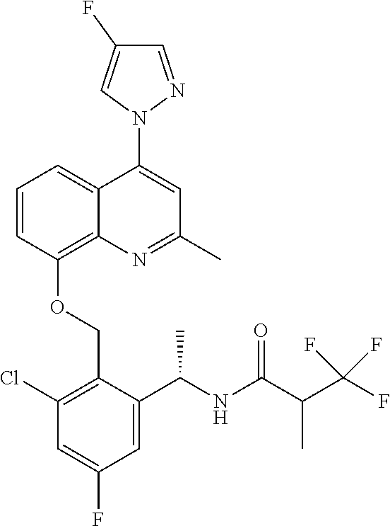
C1=CC(OCC2=C(Cl)C=C(F)C=C2C(NC(C(C(F)(F)F)C)=O)C)=C2C(=C1)C(N1N=CC(F)=C1)=CC(C)=N2
